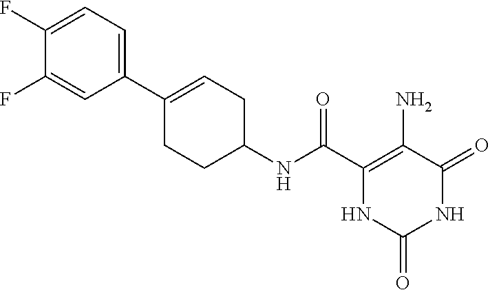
C1(NC(C2=C(N)C(=O)NC(=O)N2)=O)CC=C(C2=CC=C(F)C(F)=C2)CC1
